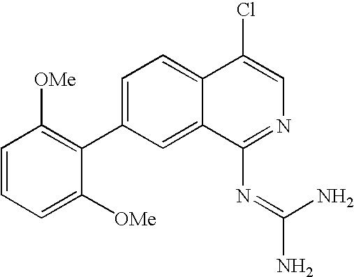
C1=C(C2=C([OMe])C=CC=C2[OMe])C=C2C(=C1)C(Cl)=CN=C2N=C(N)N
